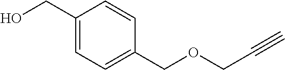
C1(CO)=CC=C(COCC#C)C=C1
